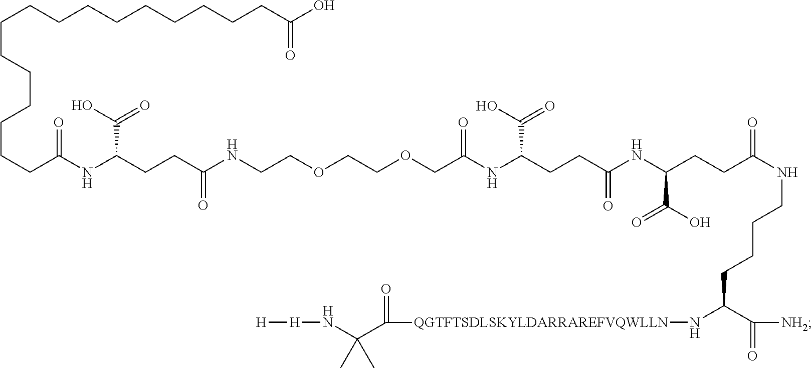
[H][H]NC(C([QGTFTSDLSKYLDARRAREFVQWLLN]NC(C([NH2])=O)CCCCNC(=O)CCC(NC(CCC(C(=O)O)NC(=O)COCCOCCNC(CCC(NC(CCCCCCCCCCCCCCCCC(O)=O)=O)C(O)=O)=O)=O)C(O)=O)=O)(C)C
